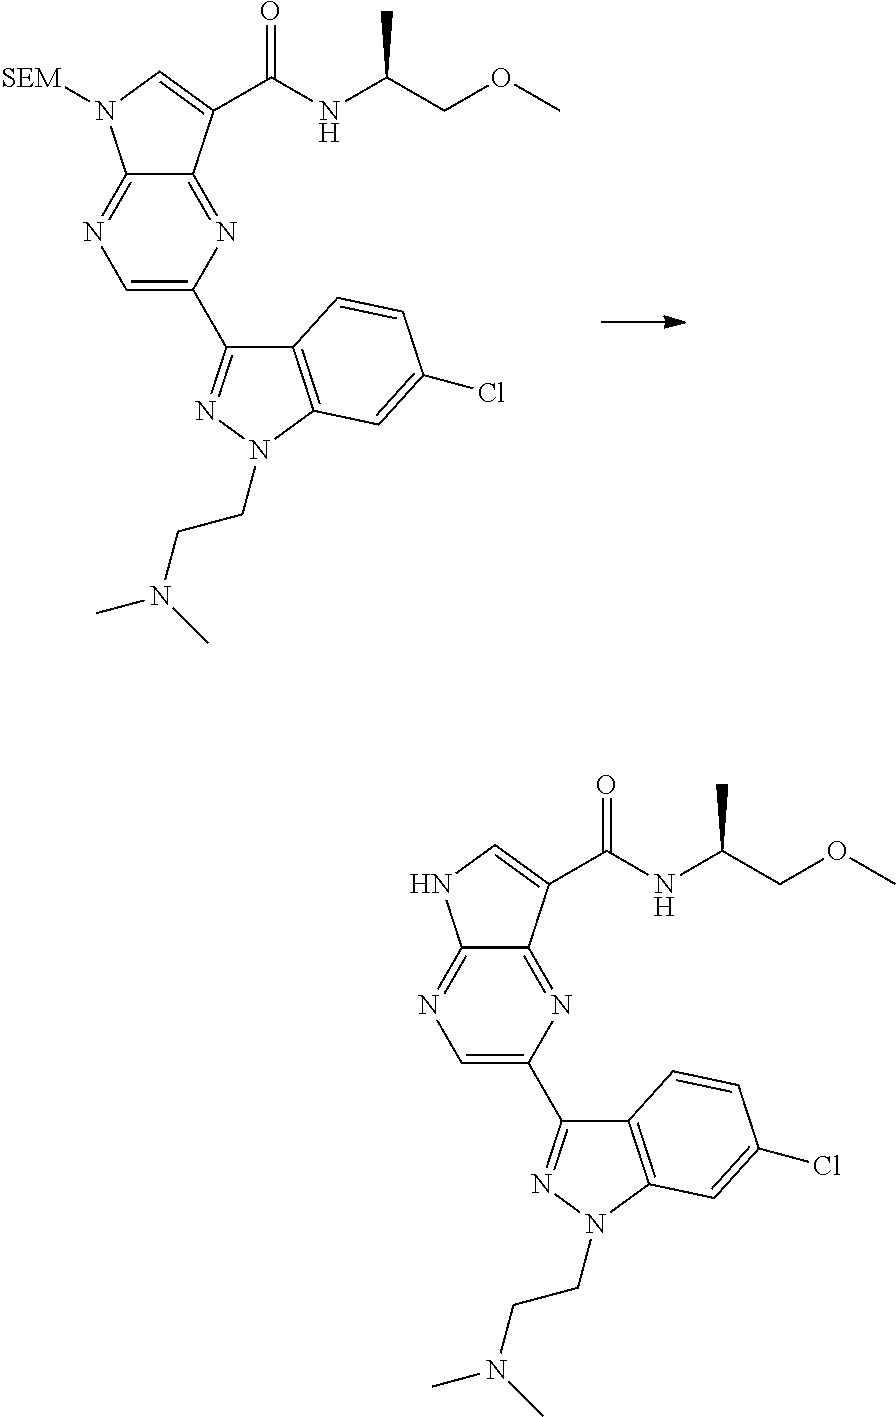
N1=C2C(=NC(C3=NN(CCN(C)C)C4=C3C=CC(Cl)=C4)=C1)C(C(NC(COC)C)=O)=CN2.N1=C2C(=NC(C3=NN(CCN(C)C)C4=C3C=CC(Cl)=C4)=C1)C(C(NC(COC)C)=O)=CN2[SEM]
